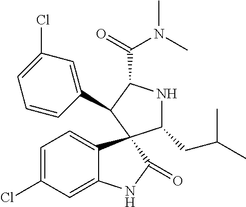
C1=C(Cl)C=C2C(=C1)C1(C(=O)N2)C(CC(C)C)NC(C(=O)N(C)C)C1C1=CC(Cl)=CC=C1
